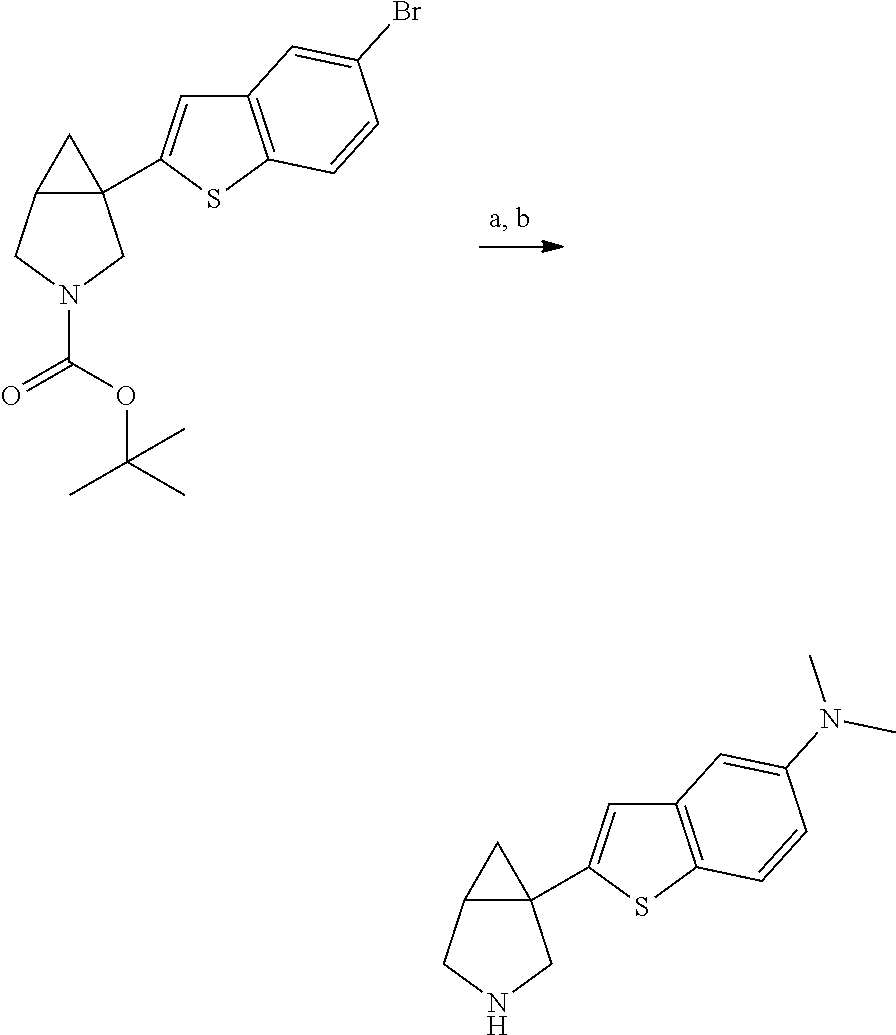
C12=C(SC(C34C(CN(C(OC(C)(C)C)=O)C3)C4)=C1)C=CC(Br)=C2.C12=C(SC(C34C(CNC3)C4)=C1)C=CC(N(C)C)=C2
